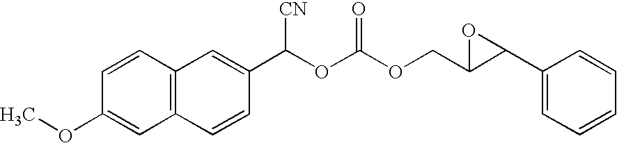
C1(OC)=CC2=C(C=C1)C=C(C(OC(OCC1C(C3=CC=CC=C3)O1)=O)[CN])C=C2
